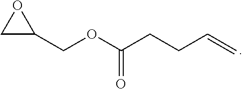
C1C(COC(CCC=C)=O)O1
